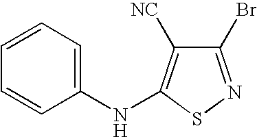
C1(Br)=NSC(NC2=CC=CC=C2)=C1[NC]
